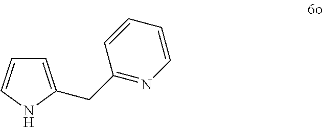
C1=CNC(CC2=NC=CC=C2)=C1
